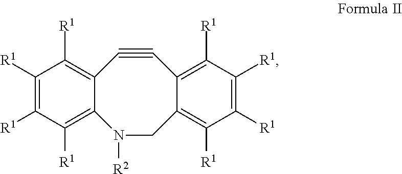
N1([R2])CC2=C([R1])C([R1])=C([R1])C([R1])=C2C#CC2=C([R1])C([R1])=C([R1])C([R1])=C12
